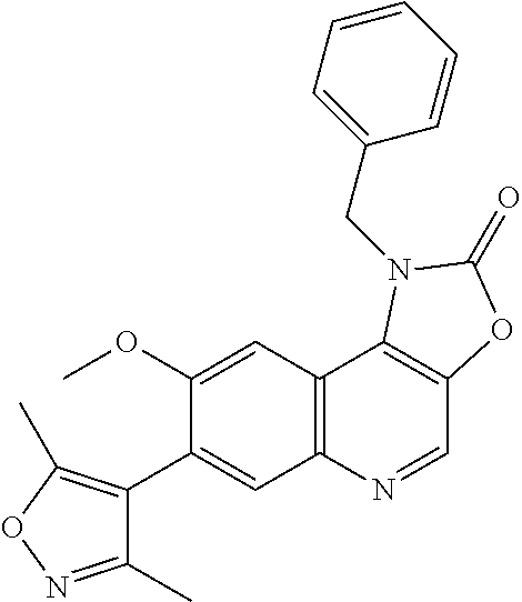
C1(C)=NOC(C)=C1C1=CC2=C(C=C1OC)C1=C(C=N2)OC(=O)N1CC1=CC=CC=C1
